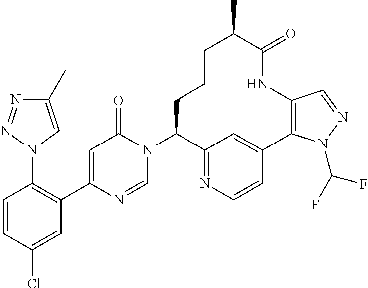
C1(N2C=NC(C3=C(N4C=C(C)N=N4)C=CC(Cl)=C3)=CC2=O)C2=NC=CC(=C2)C2=C(NC(=O)C(C)CCC1)C=NN2C(F)F
